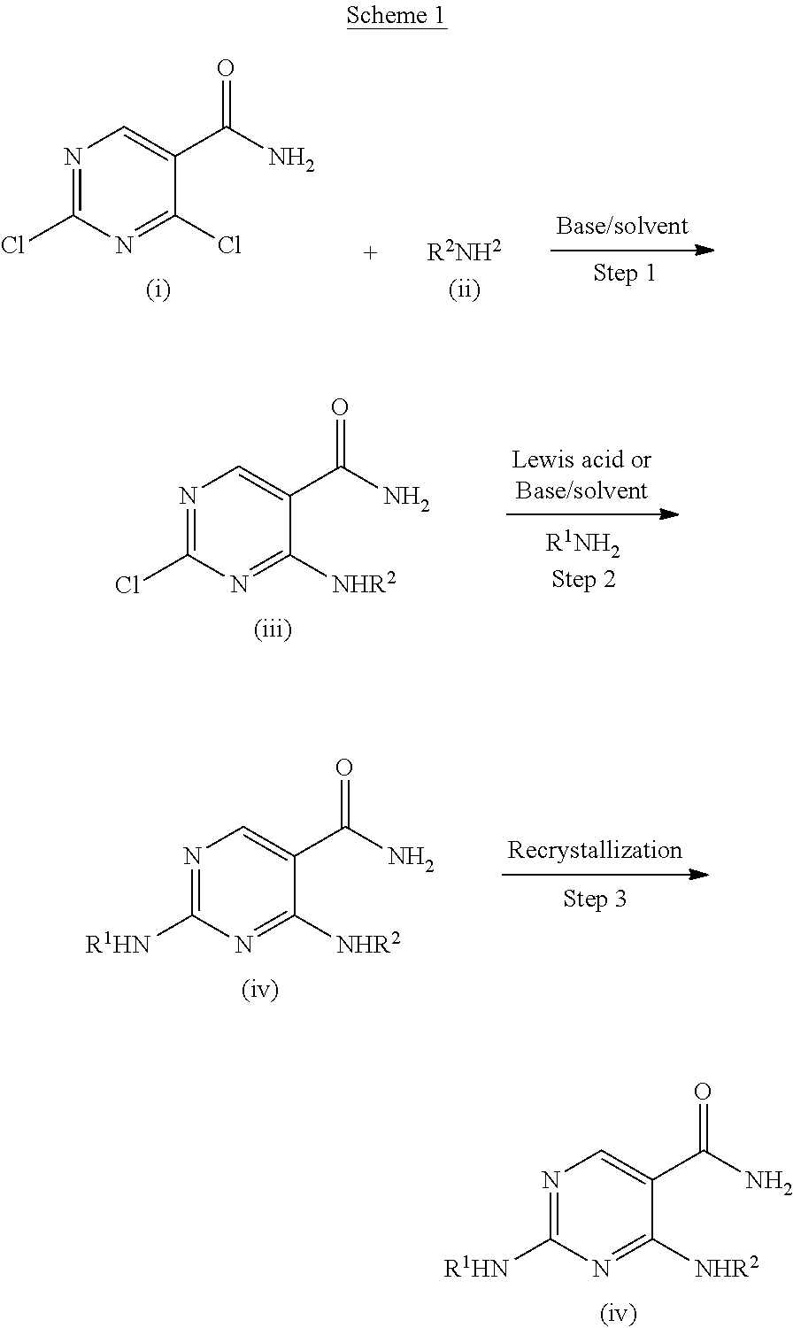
N1=C(Cl)N=C(Cl)C(C(N)=O)=C1.N1=C([R1HN])N=C([NHR2])C(C(N)=O)=C1.N1=C(Cl)N=C([NHR2])C(C(N)=O)=C1.N1=C([R1HN])N=C([NHR2])C(C(N)=O)=C1
